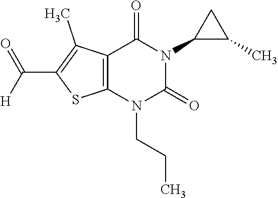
C12=C(N(CCC)C(=O)N(C3C(C)C3)C1=O)SC(C([H])=O)=C2C
